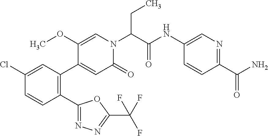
C1(Cl)=CC(C2=CC(=O)N(C(C(NC3=CN=C(C(N)=O)C=C3)=O)CC)C=C2OC)=C(C2=NN=C(C(F)(F)F)O2)C=C1
